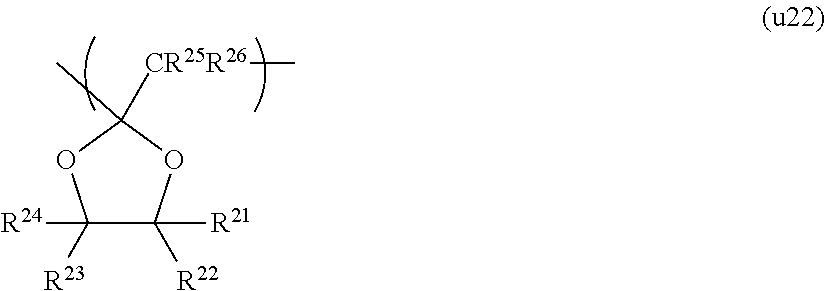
C1([R24])([R23])C([R21])([R22])OC(C)([CR25R26]C)O1
